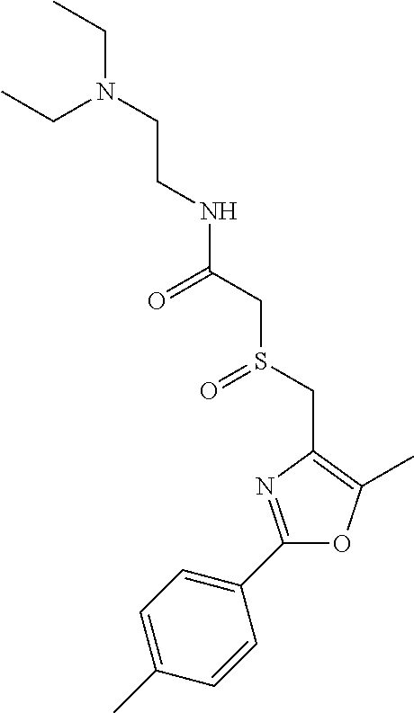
C(CN(CC)CC)NC(CS(CC1=C(C)OC(C2=CC=C(C)C=C2)=N1)=O)=O
